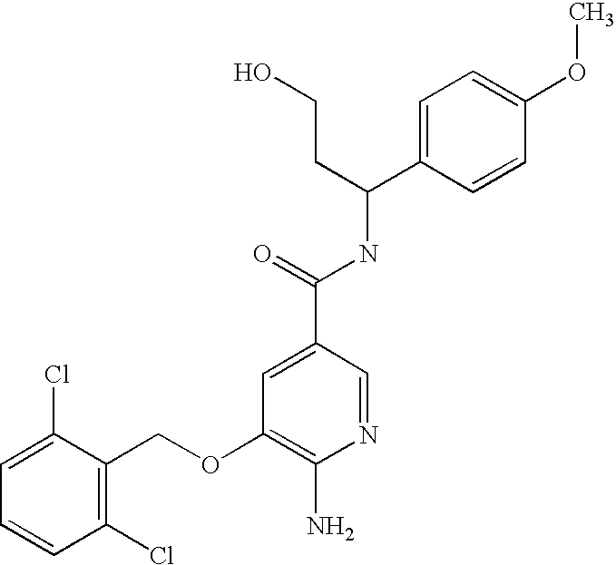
C1=C(Cl)C(COC2=C(N)N=CC(C(=O)NC(C3=CC=C(OC)C=C3)CCO)=C2)=C(Cl)C=C1
